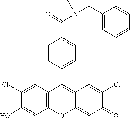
C12=C(C=C(Cl)C(O)=C1)C(C1=CC=C(C(=O)N(CC3=CC=CC=C3)C)C=C1)=C1C(=CC(=O)C(Cl)=C1)O2
